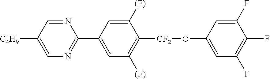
C1=C([C4H9])C=NC(C2=CC([(F)])=C([CF2]OC3=CC(F)=C(F)C(F)=C3)C([(F)])=C2)=N1
